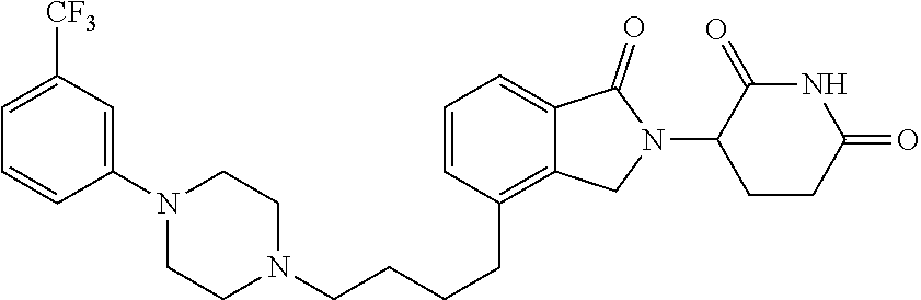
N1(CCCCC2=C3C(=CC=C2)C(=O)N(C2CCC(=O)NC2=O)C3)CCN(C2=CC([CF3])=CC=C2)CC1
